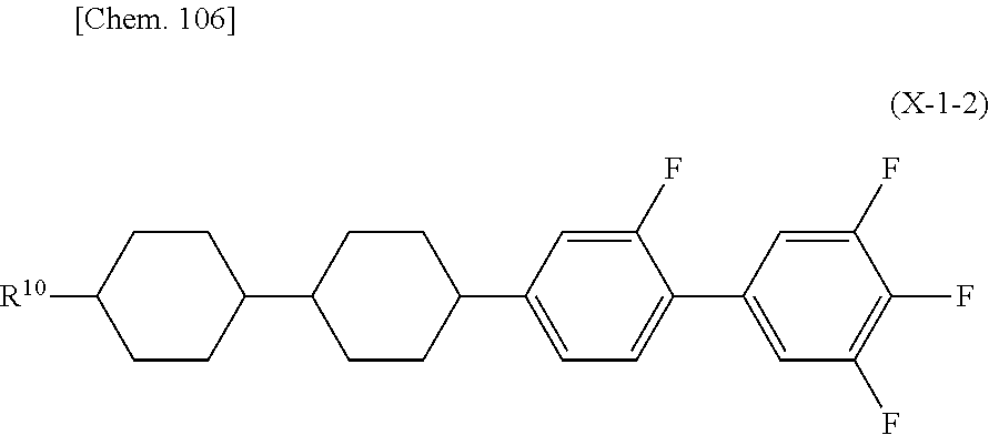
C1(C2=CC(F)=C(F)C(F)=C2)=CC=C(C2CCC(C3CCC([R10])CC3)CC2)C=C1F
